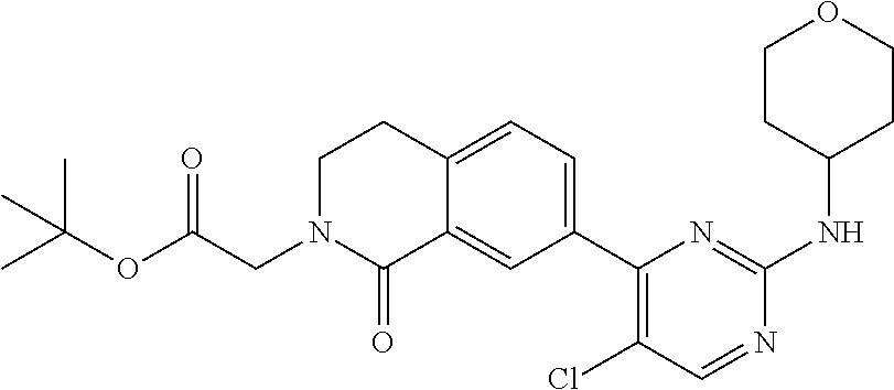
C1CC(NC2=NC(C3=CC=C4C(=C3)C(=O)N(CC(OC(C)(C)C)=O)CC4)=C(Cl)C=N2)CCO1
